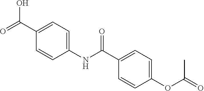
O=C(O)C1=CC=C(NC(=O)C2=CC=C(OC(C)=O)C=C2)C=C1
